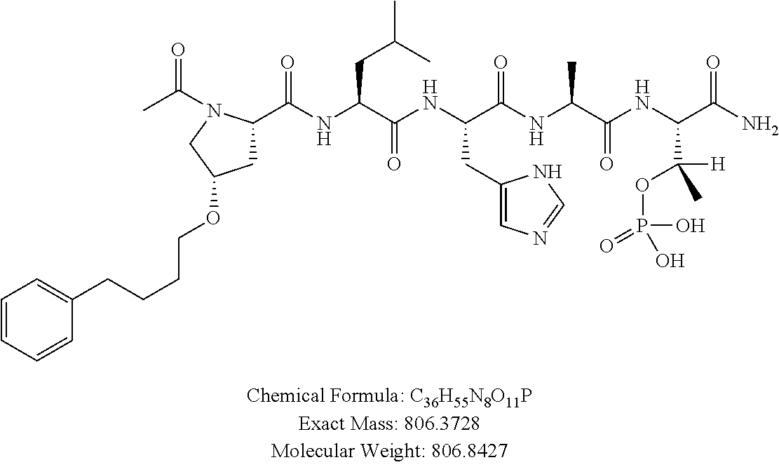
CC(=O)N1C(C(NC(C(NC(C(NC(C(NC(C(N)=O)C([H])(C)OP(O)(=O)O)=O)C)=O)CC2=CN=CN2)=O)CC(C)C)=O)CC(OCCCCC2=CC=CC=C2)C1
